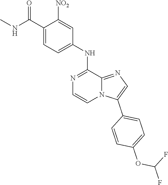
C1=C(NC2=NC=CN3C2=NC=C3C2=CC=C(OC(F)F)C=C2)C=C([NO2])C(C(NC)=O)=C1
